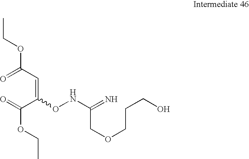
CCOC(C=C(ONC(=N)COCCCO)C(=O)OCC)=O
